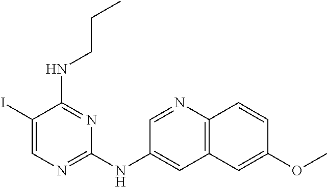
C1(I)=CN=C(NC2=CC3=C(N=C2)C=CC(OC)=C3)N=C1NCCC
